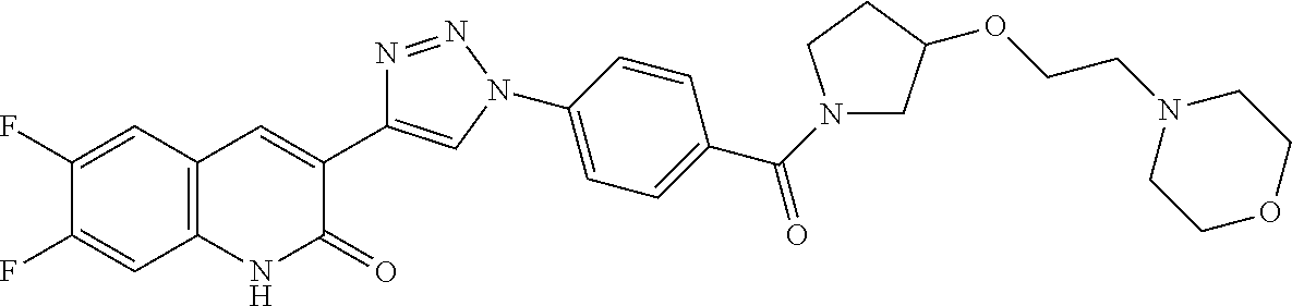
C12=C(C=C(F)C(F)=C1)C=C(C1=CN(C3=CC=C(C(=O)N4CC(OCCN5CCOCC5)CC4)C=C3)N=N1)C(=O)N2
